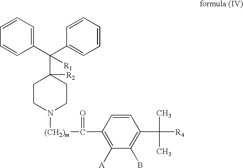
C1(C(C2=CC=CC=C2)([R1])C2([R2])CCN([(CH2)m]C(=O)C3=C([A])C(B)=C(C([R4])(C)C)C=C3)CC2)=CC=CC=C1
